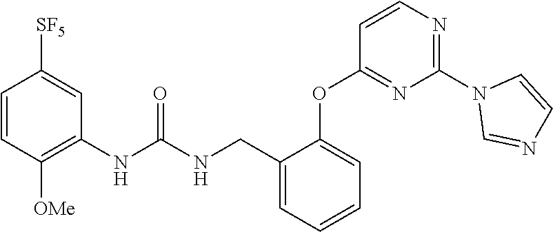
C1=CC([OMe])=C(NC(NCC2=CC=CC=C2OC2=NC(N3C=NC=C3)=NC=C2)=O)C=C1[SF5]
